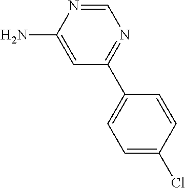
C1=C(N)N=CN=C1C1=CC=C(Cl)C=C1
